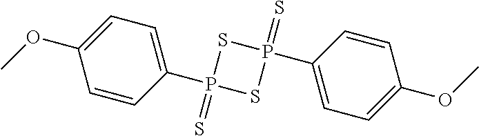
C1=CC(P2(=S)SP(C3=CC=C(OC)C=C3)(=S)S2)=CC=C1OC
